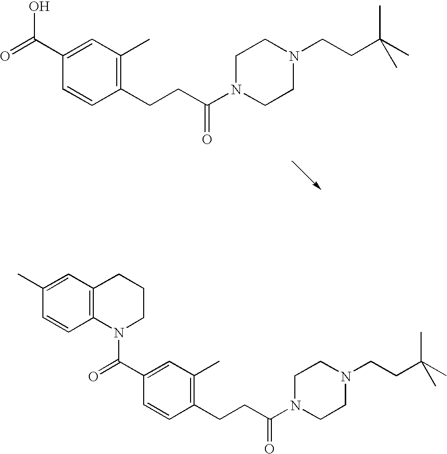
C1(CCC(N2CCN(CCC(C)(C)C)CC2)=O)=C(C)C=C(C(=O)O)C=C1.C12=C(C=C(C)C=C1)CCCN2C(C1=CC(C)=C(CCC(N2CCN(CCC(C)(C)C)CC2)=O)C=C1)=O
